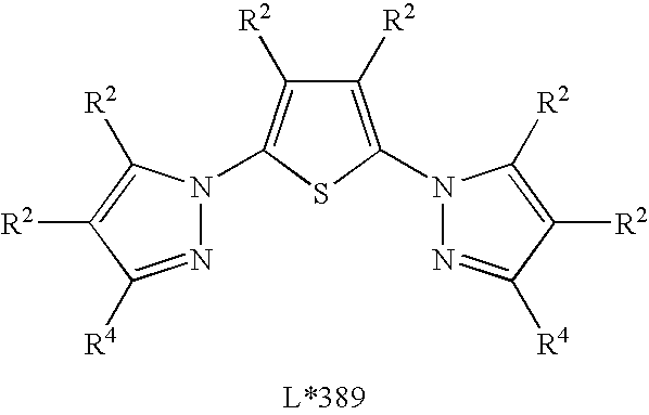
N1=C([R4])C([R2])=C([R2])N1C1=C([R2])C([R2])=C(N2N=C([R4])C([R2])=C2[R2])S1
